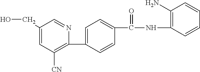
C1(CO)=CC([CN])=C(C2=CC=C(C(NC3=C(N)C=CC=C3)=O)C=C2)N=C1
